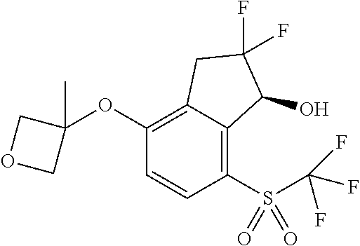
O(C1=C2C(=C(S(C(F)(F)F)(=O)=O)C=C1)C(O)C(F)(F)C2)C1(C)COC1
